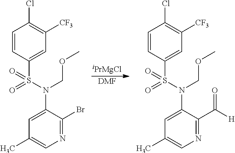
[iPrMgCl].[DMF].O=S(N(COC)C1=CC(C)=CN=C1Br)(C1=CC([CF3])=C(Cl)C=C1)=O.O=S(N(COC)C1=CC(C)=CN=C1C([H])=O)(C1=CC([CF3])=C(Cl)C=C1)=O
